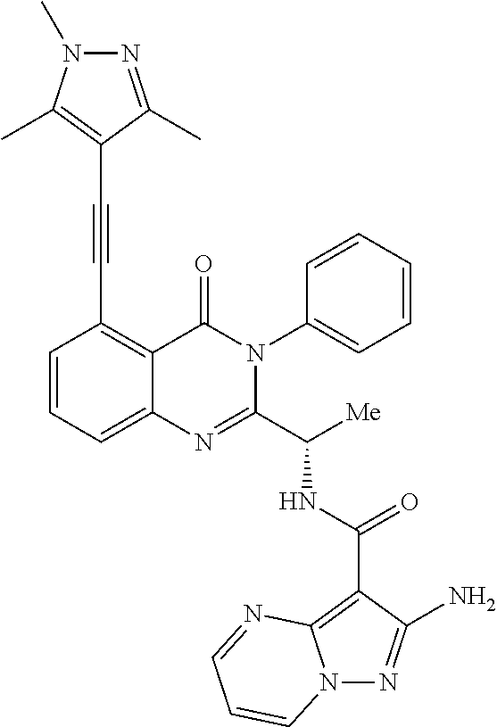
N(C(C1=NC2=CC=CC(C#CC3=C(C)N(C)N=C3C)=C2C(=O)N1C1=CC=CC=C1)[Me])C(C1=C2N(N=C1N)C=CC=N2)=O
